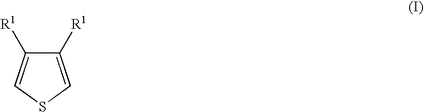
C1([R1])=CSC=C1[R1]
